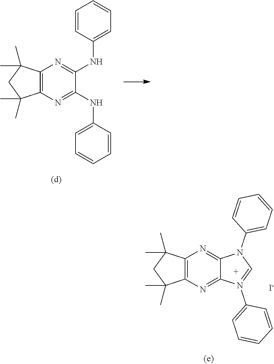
C12=C(N=C(NC3=CC=CC=C3)C(NC3=CC=CC=C3)=N1)C(C)(C)CC2(C)C.C12=C(N=C3C(=N1)N(C1=CC=CC=C1)C=N3C1=CC=CC=C1)C(C)(C)CC2(C)C.[I-]
